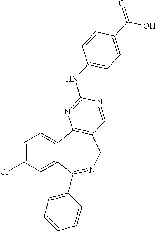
C1=C(Cl)C=C2C(=C1)C1=C(CN=C2C2=CC=CC=C2)C=NC(NC2=CC=C(C(O)=O)C=C2)=N1
